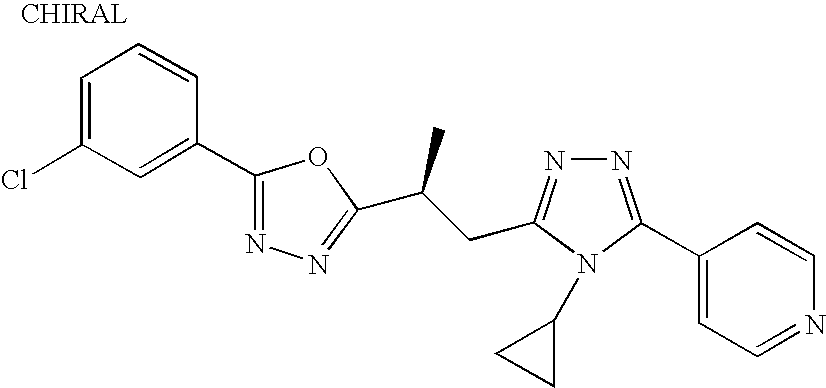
C1(Cl)=CC=CC(C2=NN=C(C(CC3=NN=C(C4=CC=NC=C4)N3C3CC3)C)O2)=C1
